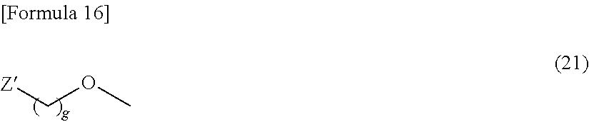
C(OC)[Z]
